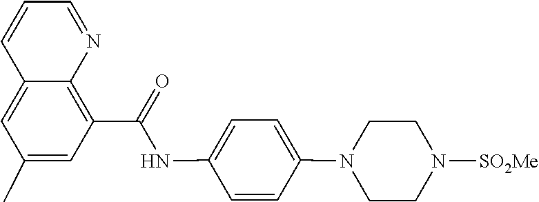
C1CN(C2=CC=C(NC(C3=C4C(=CC(C)=C3)C=CC=N4)=O)C=C2)CCN1[SO2Me]
